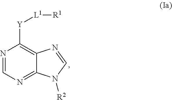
N1=CN=C2C(=C1[Y][L1][R1])N=CN2[R2]
